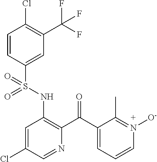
C1=CC(S(NC2=C(C(C3=CC=CN([O-])=C3C)=O)N=CC(Cl)=C2)(=O)=O)=CC(C(F)(F)F)=C1Cl
